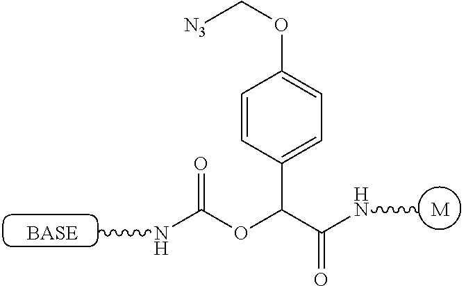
[M].C1=CC(C(C(NC)=O)OC(NC)=O)=CC=C1OC[N3]
